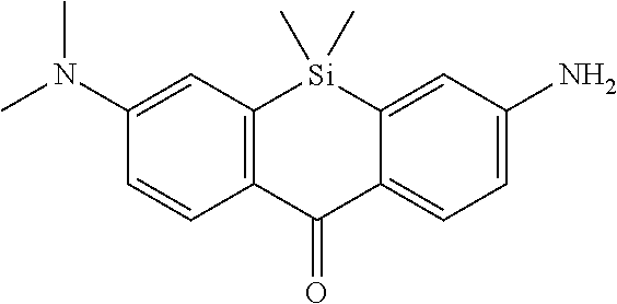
CN(C1=CC2=C(C=C1)C(=O)C1=CC=C(N)C=C1[Si]2(C)C)C
